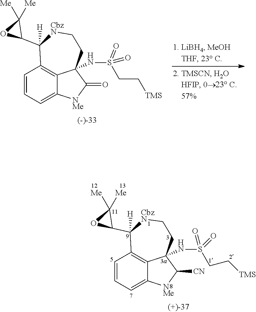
C1=CC=C2C3=C1C(C1C([Me])([Me])O1)([H])[CbzN]CCC3(NS(CC[TMS])(=O)=O)C(=O)[NMe]2.C1=CC=C2C3=C1C(C1C([Me])([Me])O1)([H])[CbzN]CCC3(NS(CC[TMS])(=O)=O)C([CN])[NMe]2
